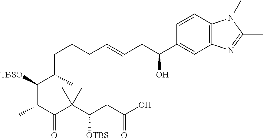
C(CCC=CCC(C1=CC2=C(C=C1)N(C)C(C)=N2)O)C(C(C(C)C(C(C(CC(O)=O)[OTBS])(C)C)=O)[TBSO])C
